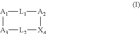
[A1]1[A3][L2][XA][A2][L1]1
